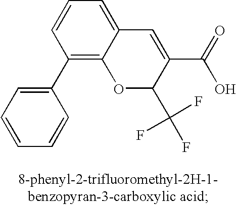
C1(C2=C3C(=CC=C2)C=C(C(=O)O)C(C(F)(F)F)O3)=CC=CC=C1
